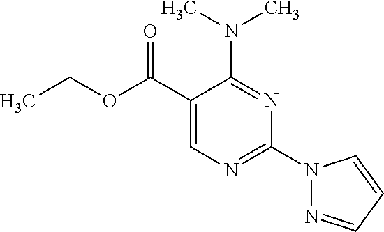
N(C1=NC(N2N=CC=C2)=NC=C1C(OCC)=O)(C)C
